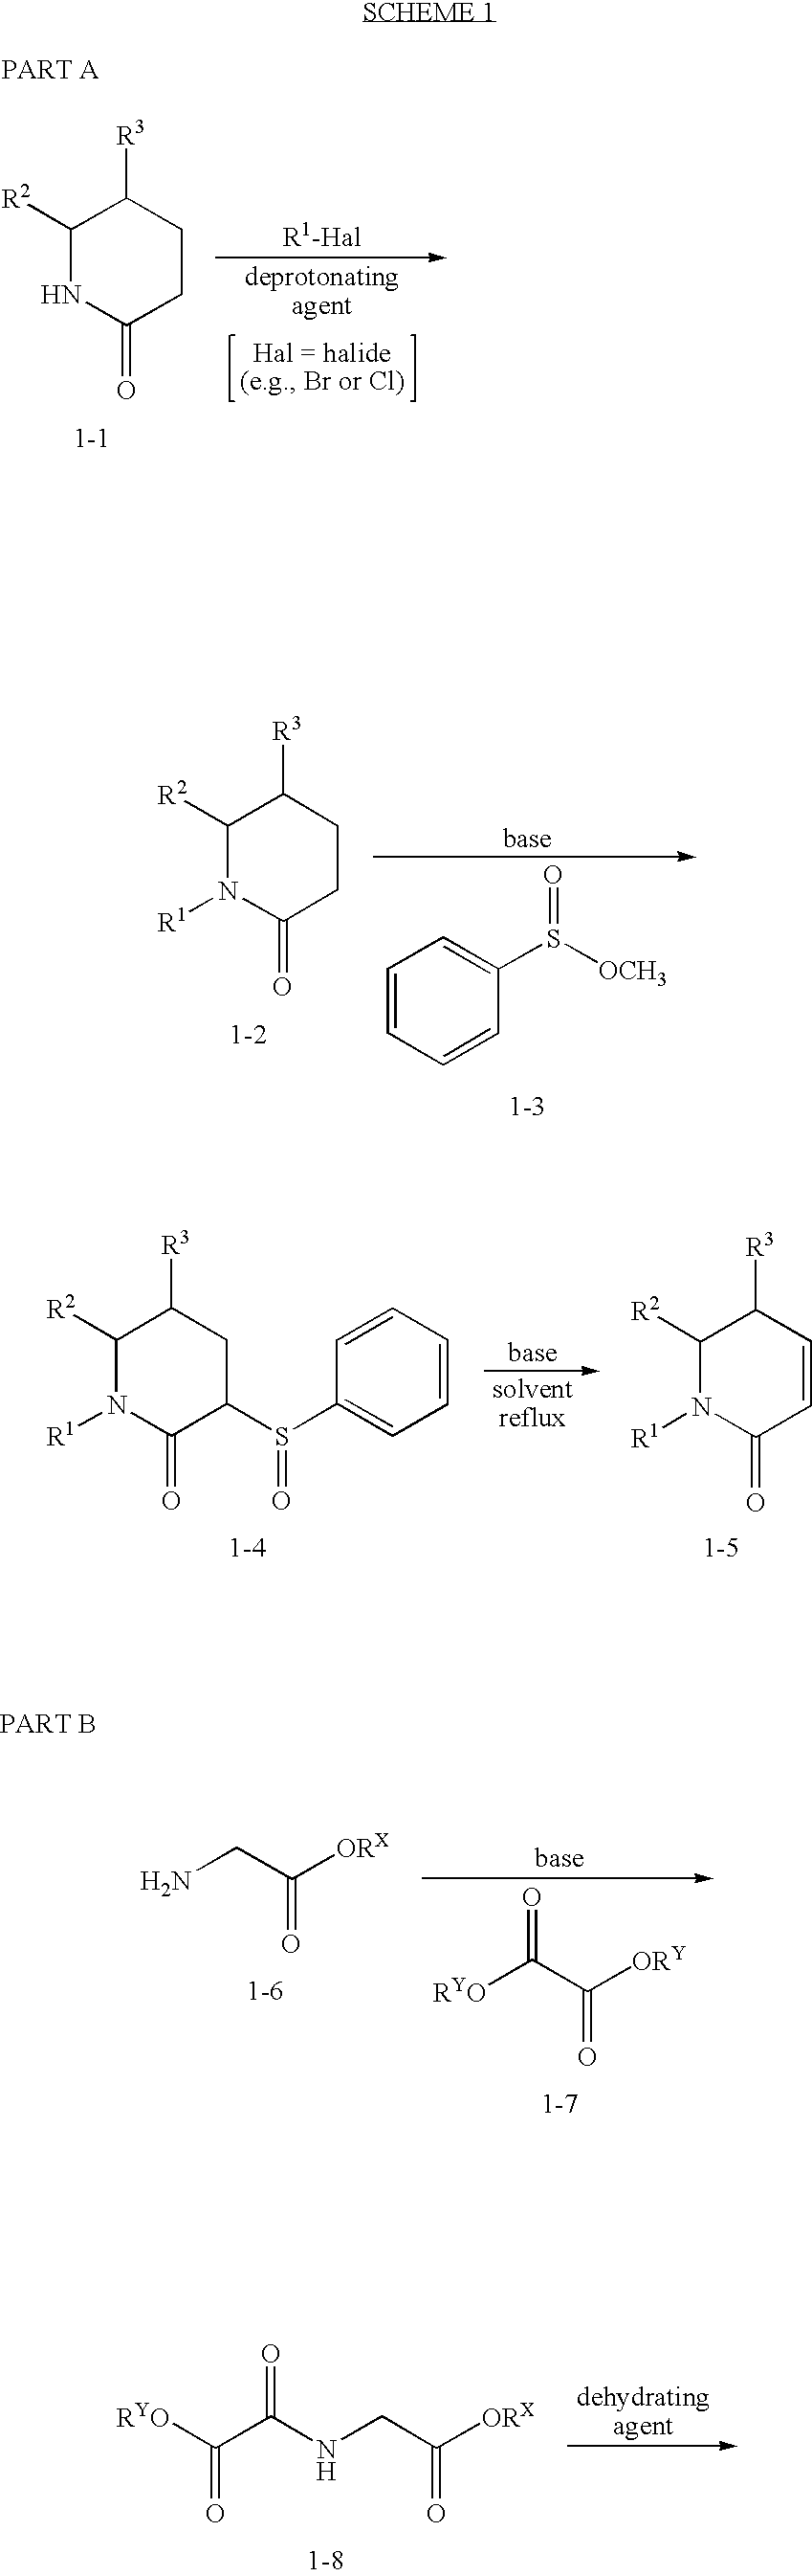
C1([R2])NC(=O)CCC1[R3].C1([R2])N([R1])C(=O)CCC1[R3].C1=CC=CC(S([OCH3])=O)=C1.C1([R2])N([R1])C(=O)C(S(C2=CC=CC=C2)=O)CC1[R3].C1([R2])N([R1])C(=O)C=CC1[R3].NCC([ORX])=O.[RYO]C(C([ORY])=O)=O.[RYO]C(=O)C(NCC([ORX])=O)=O
